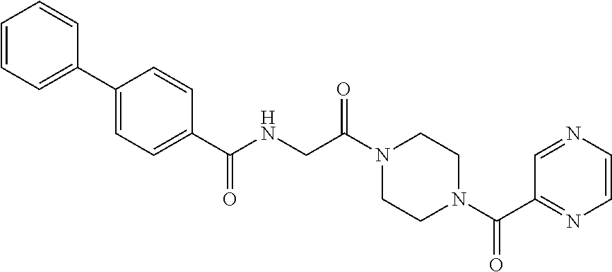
N1(C(CNC(=O)C2=CC=C(C3=CC=CC=C3)C=C2)=O)CCN(C(C2=NC=CN=C2)=O)CC1
